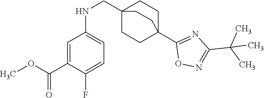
C1=C(F)C(C(OC)=O)=CC(NCC23CCC(C4=NC(C(C)(C)C)=NO4)(CC2)CC3)=C1
